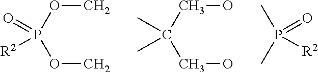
O(C)P(OC)(=O)[R2].C(C(CO)(C)C)O.O=P([R2])(C)C
